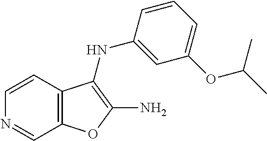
C1=CC2=C(C=N1)OC(N)=C2NC1=CC(OC(C)C)=CC=C1
